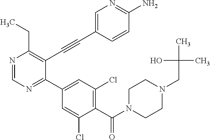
N1=CN=C(C2=CC(Cl)=C(C(=O)N3CCN(CC(C)(O)C)CC3)C(Cl)=C2)C(C#CC2=CN=C(N)C=C2)=C1CC
